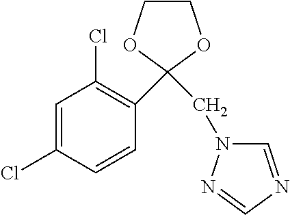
C1COC(C2=C(Cl)C=C(Cl)C=C2)(CN2C=NC=N2)O1
